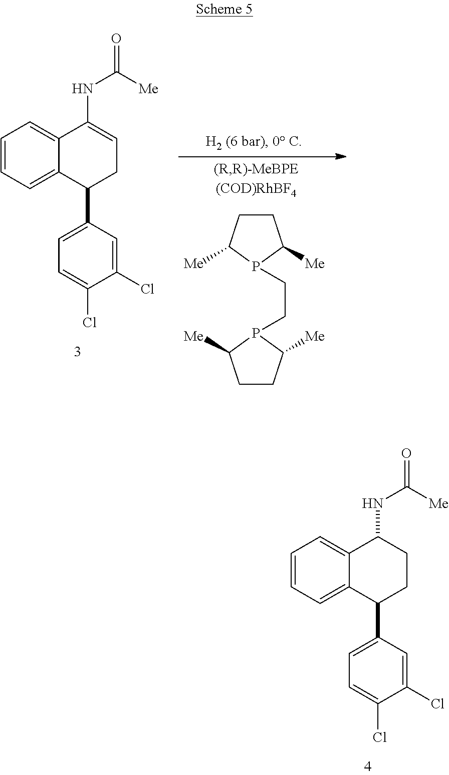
C1=CC=C2C(=C1)C(NC(=O)[Me])CCC2C1=CC=C(Cl)C(Cl)=C1.C1=CC=C2C(=C1)C(NC(=O)[Me])=CCC2C1=CC=C(Cl)C(Cl)=C1.C1CC([Me])P(CCP2C([Me])CCC2[Me])C1[Me]
